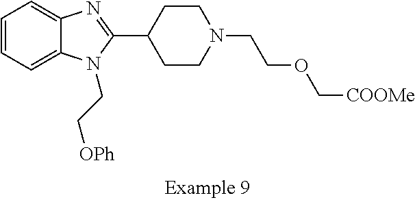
C1=CC=C2C(=C1)N=C(C1CCN(CCOC[COOMe])CC1)N2CC[OPh]
